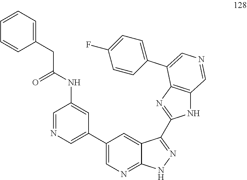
C1(C2=CN=CC(NC(CC3=CC=CC=C3)=O)=C2)=CN=C2C(=C1)C(C1=NC3=C(N1)C=NC=C3C1=CC=C(F)C=C1)=NN2
